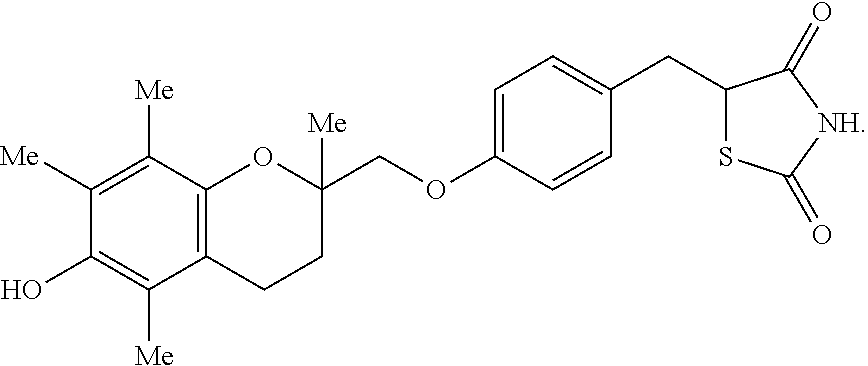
S1C(=O)[NH]C(=O)C1CC1=CC=C(OCC2([Me])OC3=C(C([Me])=C(O)C([Me])=C3[Me])CC2)C=C1
